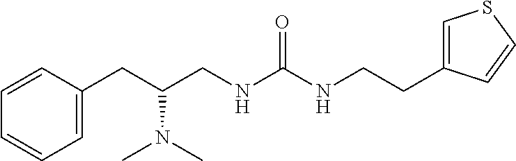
C1(CC(CNC(NCCC2=CSC=C2)=O)N(C)C)=CC=CC=C1
